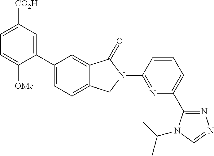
C1(C2=CC=C3C(=C2)C(=O)N(C2=NC(C4=NN=CN4C(C)C)=CC=C2)C3)=CC([CO2H])=CC=C1[OMe]
